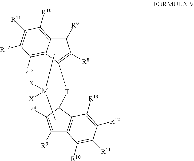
C1([R9])C2=C([R10])C([R11])=C([R12])C([R13])=C2C([T]C2C3=C(C([R9])=C2[R8])C([R10])=C([R11])C([R12])=C3[R13])=C1[R8].C[M](C)([X])[X]
